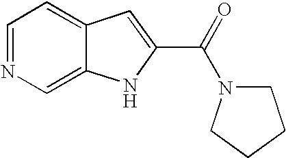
C1=NC=C2C(=C1)C=C(C(=O)N1CCCC1)N2
